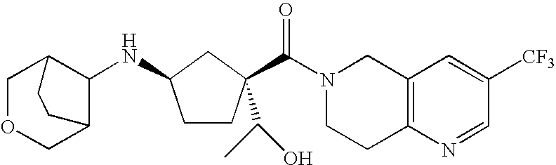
N1(C(=O)C2(C(C)O)CCC(NC3C4COCC3CC4)C2)CCC2=C(C1)C=C([CF3])C=N2
